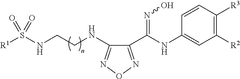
[R1]S(NCCNC1=NON=C1C(NC1=CC([R2])=C([R3])C=C1)=NO)(=O)=O
